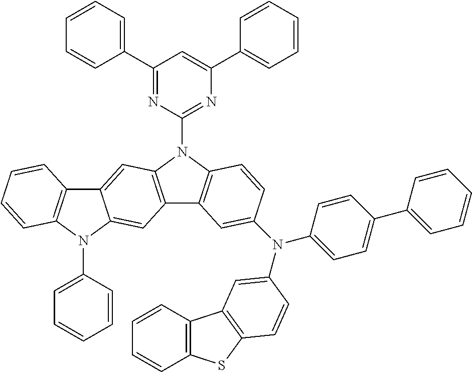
C1(C2=CC=CC=C2)=NC(N2C3=C(C4=C2C=C2C(=C4)N(C4=CC=CC=C4)C4=C2C=CC=C4)C=C(N(C2=CC=C(C4=CC=CC=C4)C=C2)C2=CC4=C(SC5=C4C=CC=C5)C=C2)C=C3)=NC(C2=CC=CC=C2)=C1
